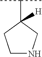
C1NCC(C(C)C)([H])C1
